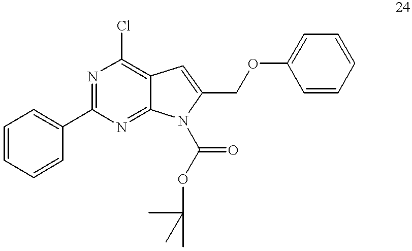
C1=CC=CC(C2=NC(Cl)=C3C(=N2)N(C(OC(C)(C)C)=O)C(COC2=CC=CC=C2)=C3)=C1
